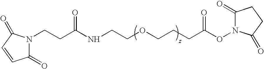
C1(=O)N(CCC(NCCOCCCC(ON2C(=O)CCC2=O)=O)=O)C(=O)C=C1
